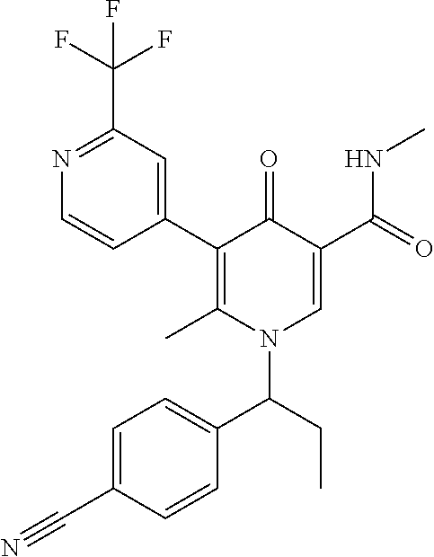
C1(C2=C(C)N(C(C3=CC=C(C#N)C=C3)CC)C=C(C(=O)NC)C2=O)=CC(C(F)(F)F)=NC=C1
